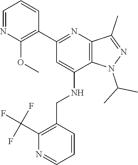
C1(C2=C(OC)N=CC=C2)=NC2=C(C(NCC3=C(C(F)(F)F)N=CC=C3)=C1)N(C(C)C)N=C2C
